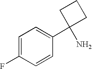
C1=C(F)C=CC(C2(N)CCC2)=C1
